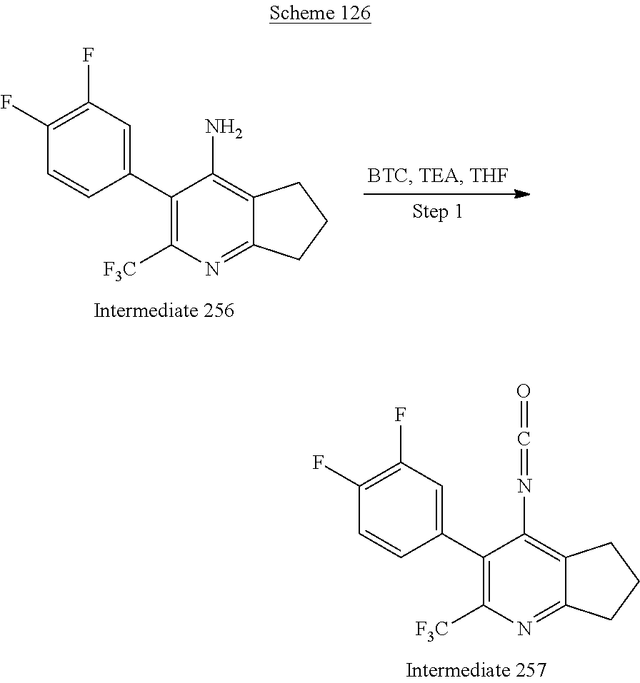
C1(F)=C(F)C=C(C2=C([F3C])N=C3C(=C2N)CCC3)C=C1.C1(F)=C(F)C=C(C2=C([F3C])N=C3C(=C2N=C=O)CCC3)C=C1
